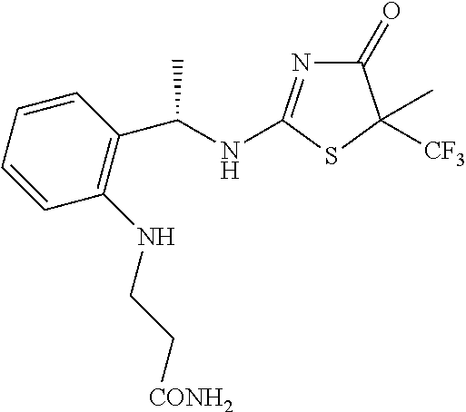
C1(=O)N=C(NC(C2=C(NCC[CONH2])C=CC=C2)C)SC1([CF3])C
